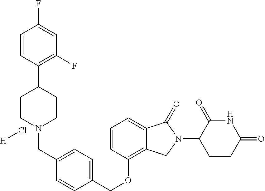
C1=CC(C2CCN(CC3=CC=C(COC4=C5C(=CC=C4)C(=O)N(C4CCC(=O)NC4=O)C5)C=C3)CC2)=C(F)C=C1F.Cl[H]
